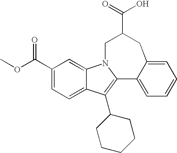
OC(=O)C1CC2=CC=CC=C2C2=C(C3CCCCC3)C3=CC=C(C(=O)OC)C=C3N2C1
